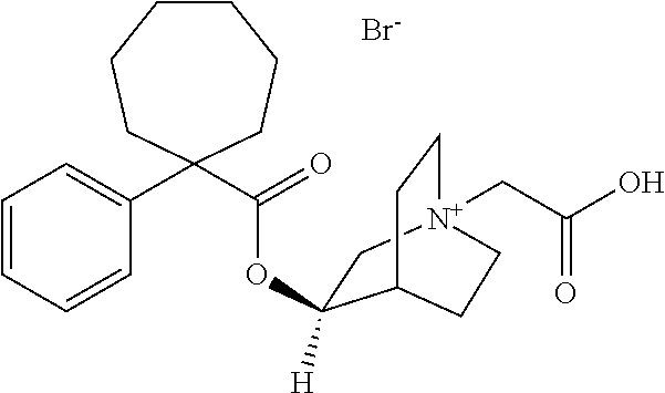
[Br-].C1CCCC(C(=O)OC2([H])C[N+]3(CC(O)=O)CCC2CC3)(C2=CC=CC=C2)CC1
